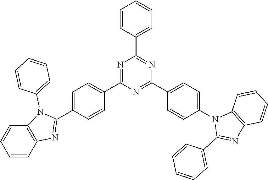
N1=C(C2=CC=C(C3=NC4=C(N3C3=CC=CC=C3)C=CC=C4)C=C2)N=C(C2=CC=C(N3C(C4=CC=CC=C4)=NC4=C3C=CC=C4)C=C2)N=C1C1=CC=CC=C1
